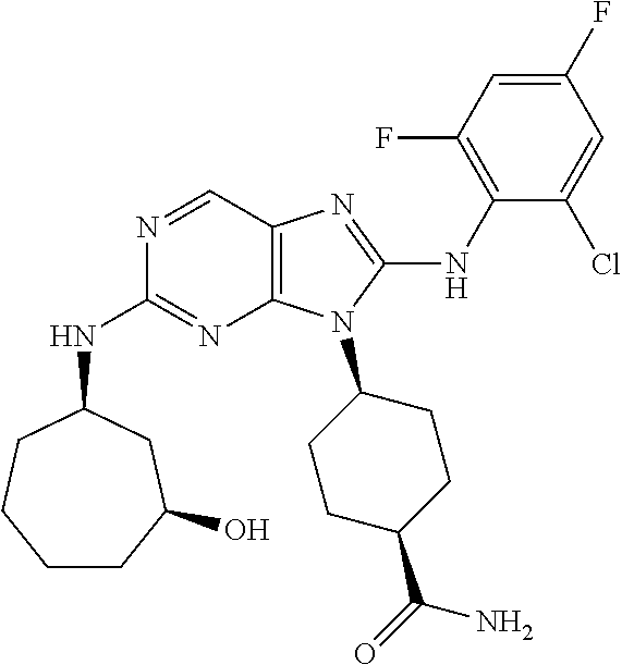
N1=CC2=C(N=C1NC1CCCCC(O)C1)N(C1CCC(C(=O)N)CC1)C(NC1=C(F)C=C(F)C=C1Cl)=N2
